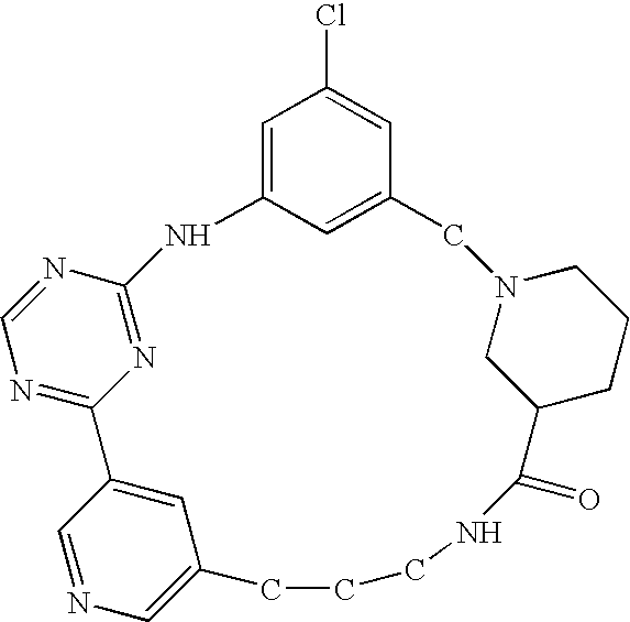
C1=C2C=C(C=C1Cl)CN1CC(CCC1)C(=O)NCCCC1=CN=CC(=C1)C1=NC=NC(=N1)N2
